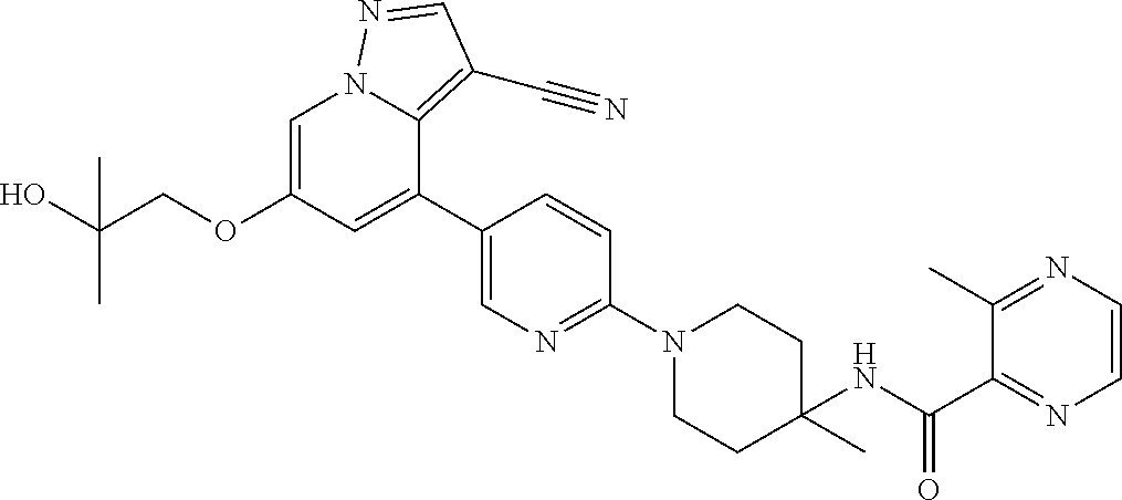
C1=C(OCC(O)(C)C)C=C(C2=CN=C(N3CCC(NC(C4=NC=CN=C4C)=O)(C)CC3)C=C2)C2=C(C#N)C=NN12
